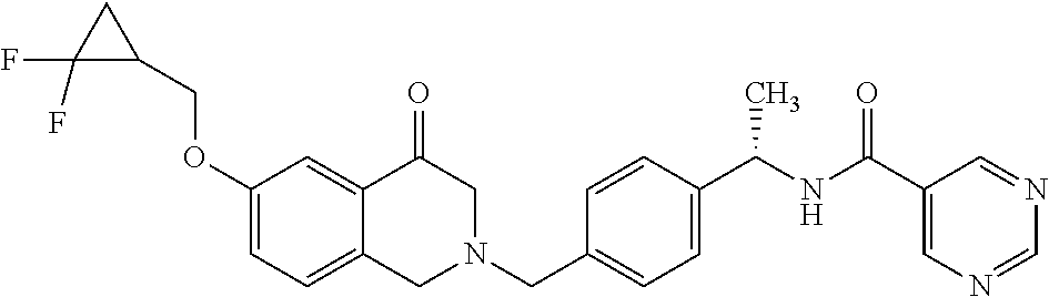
C1(OCC2CC2(F)F)=CC=C2C(=C1)C(=O)CN(CC1=CC=C(C(NC(=O)C3=CN=CN=C3)C)C=C1)C2
